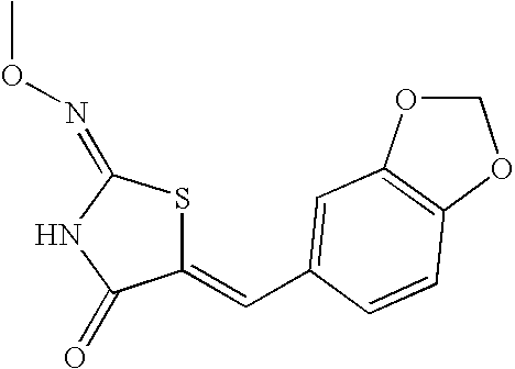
C1(=CC2=CC3=C(OCO3)C=C2)SC(=NOC)NC1=O
